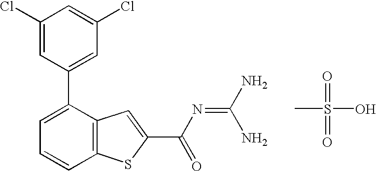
C1(C2=CC=CC3=C2C=C(C(N=C(N)N)=O)S3)=CC(Cl)=CC(Cl)=C1.CS(=O)(=O)O
